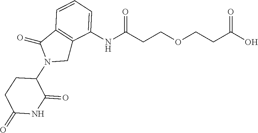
C1C(=O)NC(=O)C(N2CC3=C(C2=O)C=CC=C3NC(CCOCCC(O)=O)=O)C1
